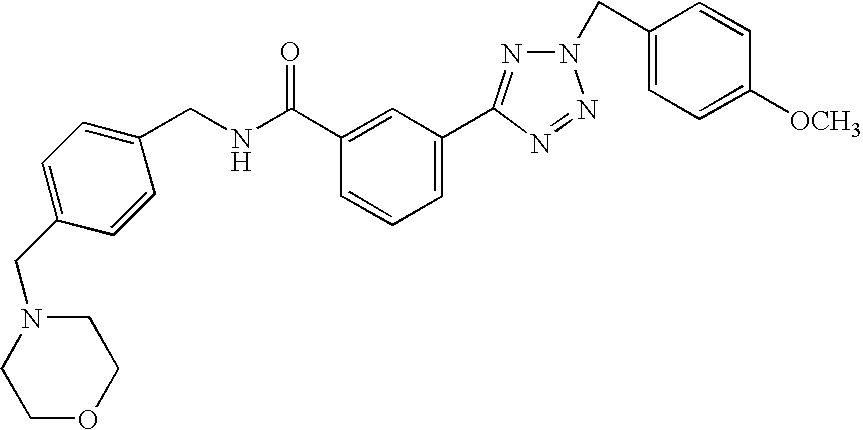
C1(C(NCC2=CC=C(CN3CCOCC3)C=C2)=O)=CC(C2=NN(CC3=CC=C([OCH3])C=C3)N=N2)=CC=C1
